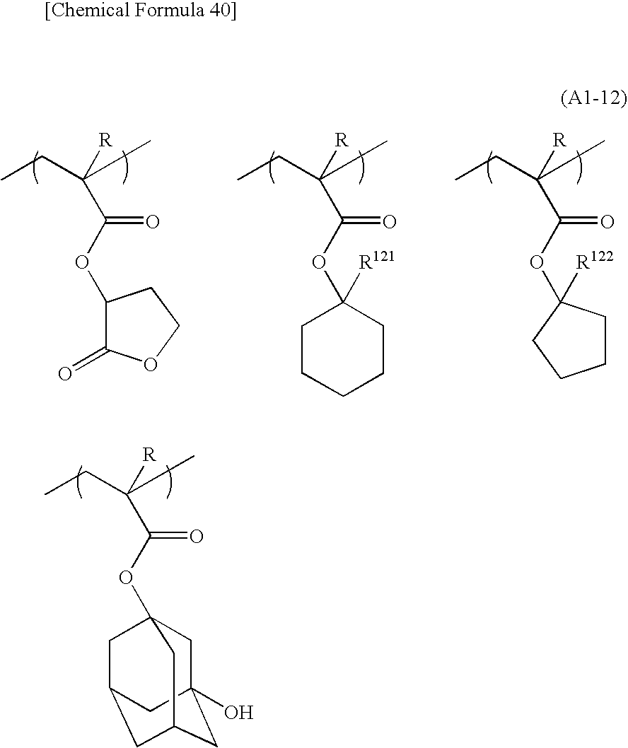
CCC(C)([R])C(OC1([R121])CCCCC1)=O.CCC(C)([R])C(OC1([R122])CCCC1)=O.CCC(C)([R])C(OC1C(=O)OCC1)=O.CCC(C)([R])C(OC12CC3(O)CC(CC(C1)C3)C2)=O
